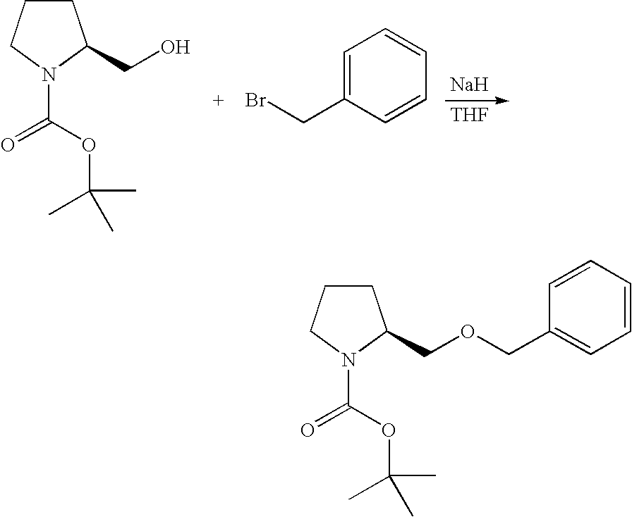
C1CCN(C(=O)OC(C)(C)C)C1CO.C1=C(CBr)C=CC=C1.[Na].[THF].C1CCN(C(=O)OC(C)(C)C)C1COCC1=CC=CC=C1
